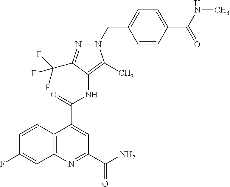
N1=C(C(F)(F)F)C(NC(C2=CC(C(N)=O)=NC3=C2C=CC(F)=C3)=O)=C(C)N1CC1=CC=C(C(NC)=O)C=C1
